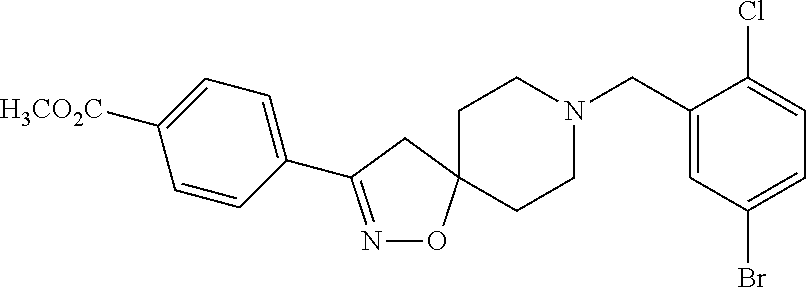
N1=C(C2=CC=C([H3CO2C])C=C2)CC2(O1)CCN(CC1=CC(Br)=CC=C1Cl)CC2
